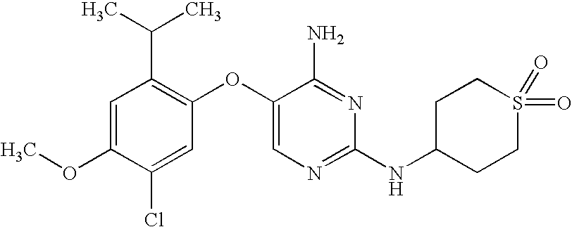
C1=C(OC)C(Cl)=CC(OC2=CN=C(NC3CCS(=O)(=O)CC3)N=C2N)=C1C(C)C
